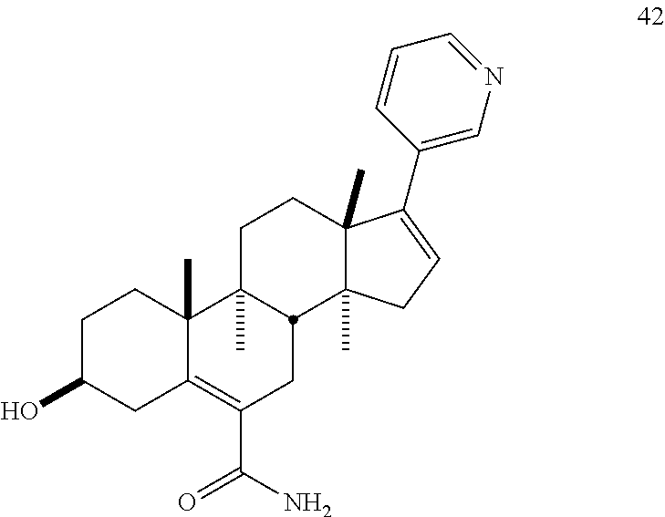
C1C(O)CC2=C(C(N)=O)CC3C(C)(C2(C)C1)CCC1(C)C3(C)CC=C1C1=CN=CC=C1
